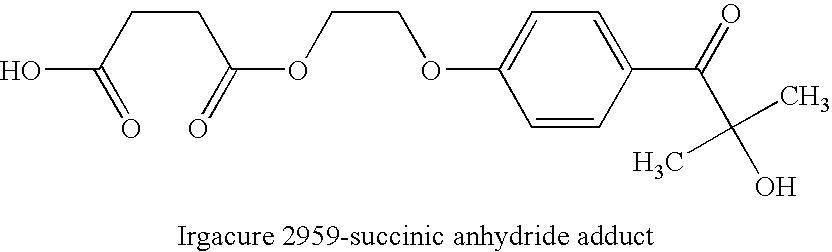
C1=CC(C(=O)C(O)(C)C)=CC=C1OCCOC(CCC(O)=O)=O
